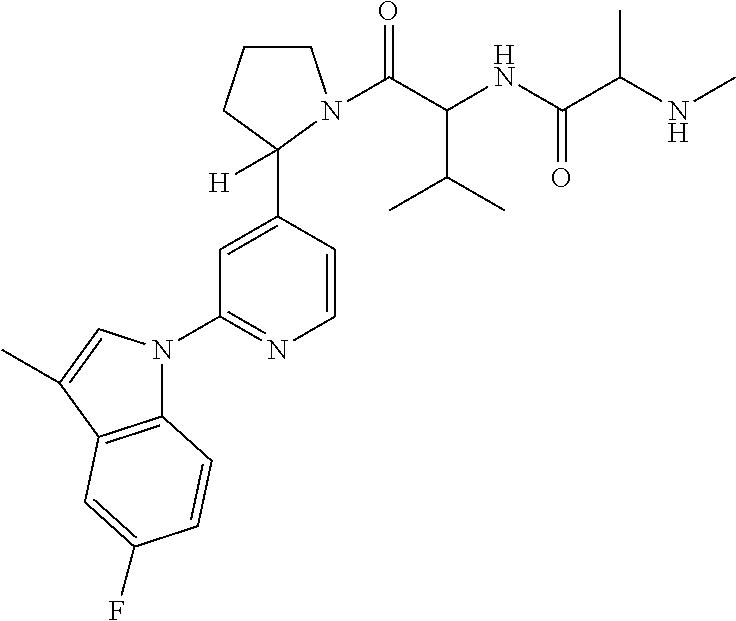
C1=CC(C2([H])CCCN2C(C(NC(C(NC)C)=O)C(C)C)=O)=CC(N2C3=C(C(C)=C2)C=C(F)C=C3)=N1
